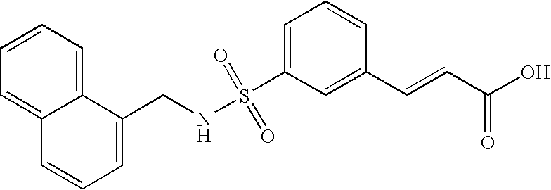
C1(S(NCC2=CC=CC3=CC=CC=C23)(=O)=O)=CC=CC(C=CC(O)=O)=C1
